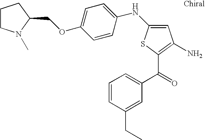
C1=C(NC2=CC=C(OCC3N(C)CCC3)C=C2)SC(C(=O)C2=CC=CC(CC)=C2)=C1N
